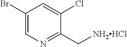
C1(Br)=CN=C(C[NH2HCl])C(Cl)=C1
